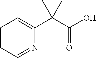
C1=CC=NC(C(C(O)=O)(C)C)=C1
